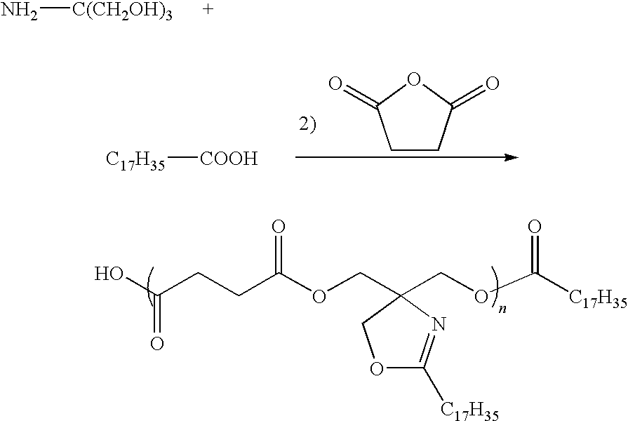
N[C(CH2OH)3].C1CC(=O)OC1=O.[C17H35][COOH].OC(CCC(OCC1(COC([C17H35])=O)COC([C17H35])=N1)=O)=O
